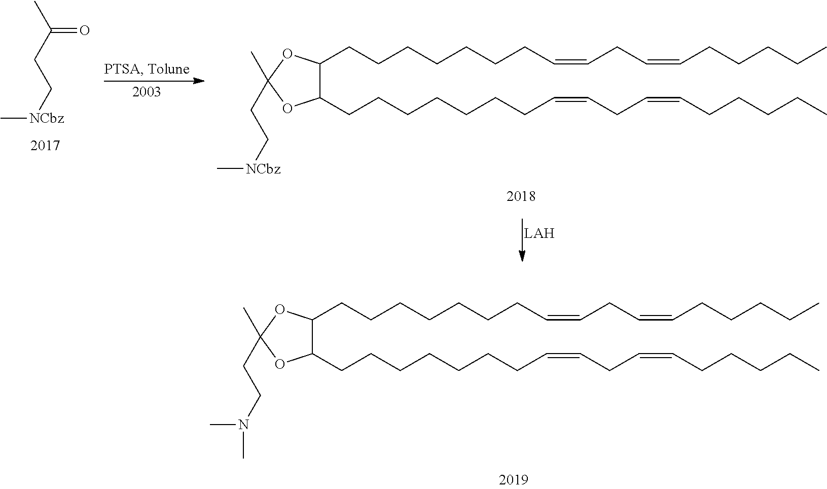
C1(CCCCCCCC=CCC=CCCCCC)C(CCCCCCCC=CCC=CCCCCC)OC(C)(CCN(C)C)O1.CC(CC[NCbz]C)=O.C1(CCCCCCCC=CCC=CCCCCC)C(CCCCCCCC=CCC=CCCCCC)OC(C)(CC[NCbz]C)O1
